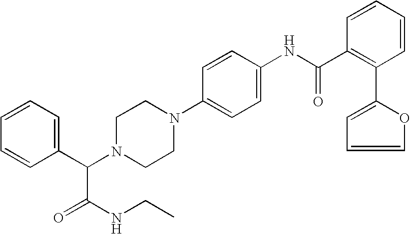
C1=CC=C(C2=C(C(NC3=CC=C(N4CCN(C(C5=CC=CC=C5)C(NCC)=O)CC4)C=C3)=O)C=CC=C2)O1
